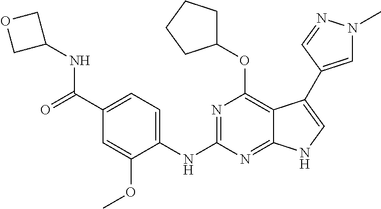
C12=C(OC3CCCC3)N=C(NC3=CC=C(C(=O)NC4COC4)C=C3OC)N=C1NC=C2C1=CN(C)N=C1
